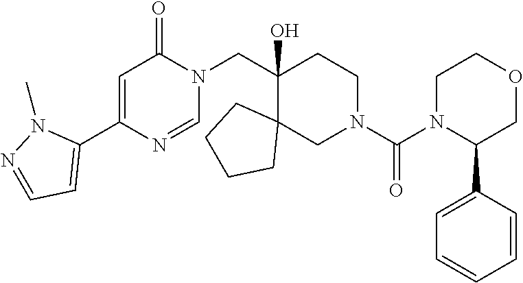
C1(C2=CC(=O)N(CC3(O)C4(CN(C(N5C(C6=CC=CC=C6)COCC5)=O)CC3)CCCC4)C=N2)=CC=NN1C
